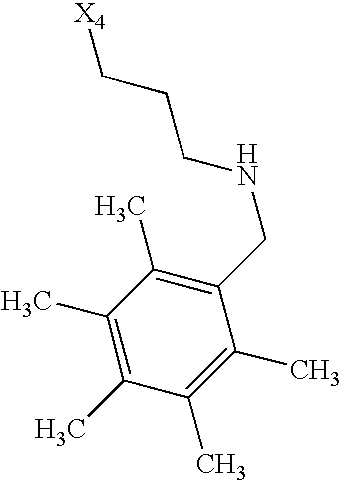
[X4]CCCNCC1=C(C)C(C)=C(C)C(C)=C1C
